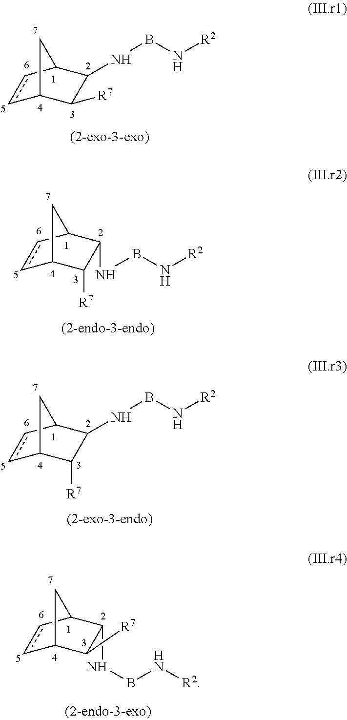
c1cC2C(NBN[R2])C([R7])C1C2.c1cC2C(NBN[R2])C([R7])C1C2.c1cC2CC1C([R7])C2NBN[R2].c1cC2CC1C([R7])C2NBN[R2]
